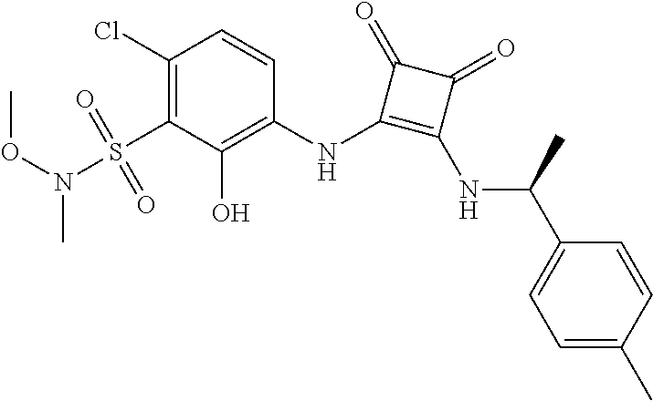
C1(Cl)=C(S(=O)(=O)N(OC)C)C(O)=C(NC2=C(NC(C3=CC=C(C)C=C3)C)C(=O)C2=O)C=C1
